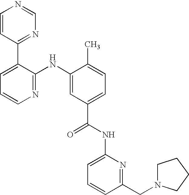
C1=CC(C2=CC=CN=C2NC2=CC(C(NC3=CC=CC(CN4CCCC4)=N3)=O)=CC=C2C)=NC=N1
